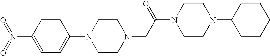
C1=CC(N(=O)=O)=CC=C1N1CCN(CC(N2CCN(C3CCCCC3)CC2)=O)CC1
